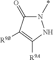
N1(*)C(=O)C([R9B])=C([R9A])N1
